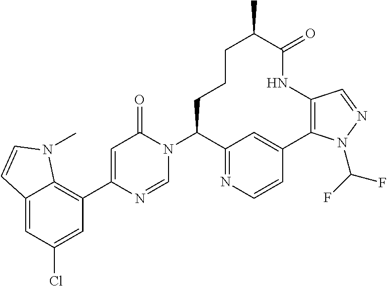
C12=CC(Cl)=CC(C3=CC(=O)N(C4CCCC(C)C(=O)NC5=C(C6=CC4=NC=C6)N(C(F)F)N=C5)C=N3)=C1N(C)C=C2
